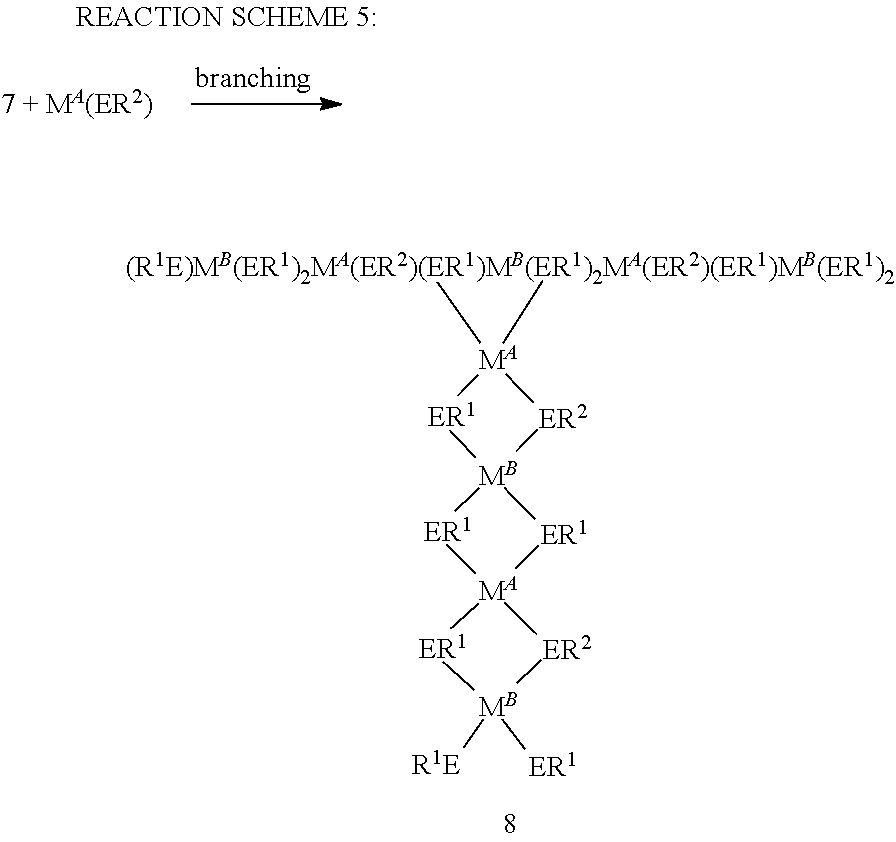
[MA]1(C)(C)[ER1][MB]2([ER2]1)[ER1][MA]1([ER1]2)[ER1][MB]([R1E])([ER1])[ER2]1
